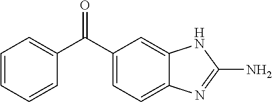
C1=CC=CC(C(C2=CC=C3C(=C2)NC(N)=N3)=O)=C1
